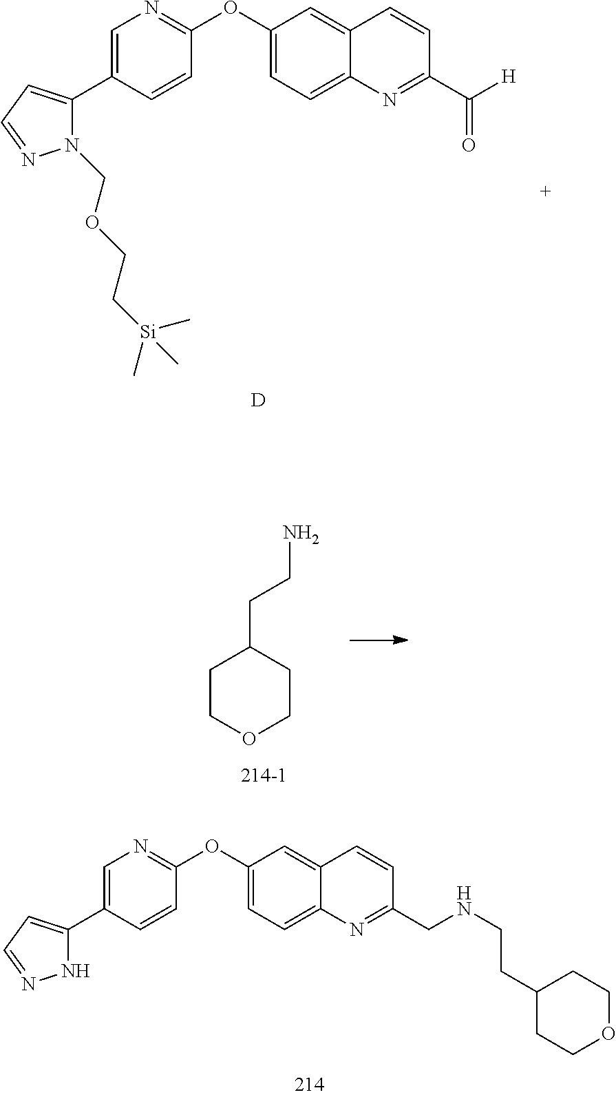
C1=C(C2=CC=NN2COCC[Si](C)(C)C)C=CC(OC2=CC=C3C(=C2)C=CC(C([H])=O)=N3)=N1.[D].C1COCCC1CCN.C1=C(C2=CC=NN2)C=CC(OC2=CC=C3C(=C2)C=CC(CNCCC2CCOCC2)=N3)=N1
